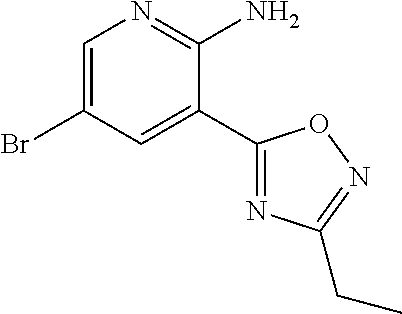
C1=C(Br)C=C(C2=NC(CC)=NO2)C(N)=N1
